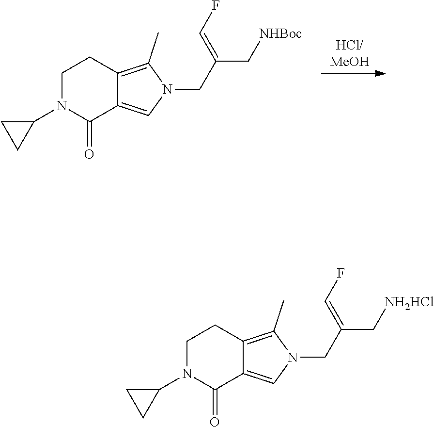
[HCl/MeOH].C1N(C2CC2)C(=O)C2=CN(CC(C[NHBoc])=CF)C(C)=C2C1.C1N(C2CC2)C(=O)C2=CN(CC(C[NH2HCl])=CF)C(C)=C2C1
